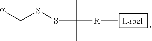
C(SSC(C)(C)[R]C)[a].[Label]
